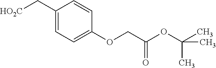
[HO2C]CC1=CC=C(OCC(OC(C)(C)C)=O)C=C1
